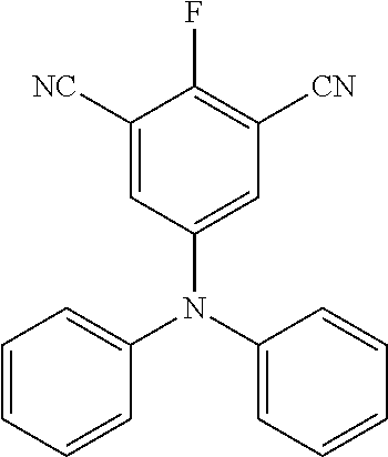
C1([NC])=CC(N(C2=CC=CC=C2)C2=CC=CC=C2)=CC([CN])=C1F
